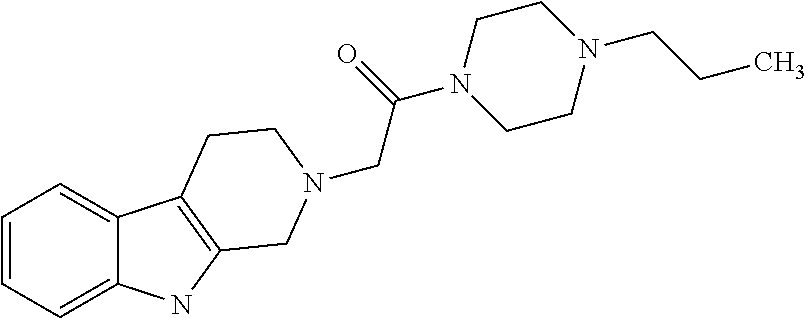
C1=CC=C2C(=C1)C1=C(N2)CN(CC(=O)N2CCN(CCC)CC2)CC1
